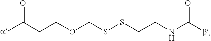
[a]C(CCOCSSCCNC(b)=O)=O
